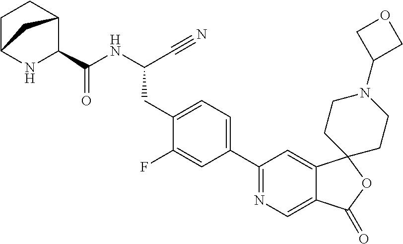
C(NC(CC1=CC=C(C2=NC=C3C(=C2)C2(OC3=O)CCN(C3COC3)CC2)C=C1F)C#N)(=O)C1C2CCC(N1)C2
